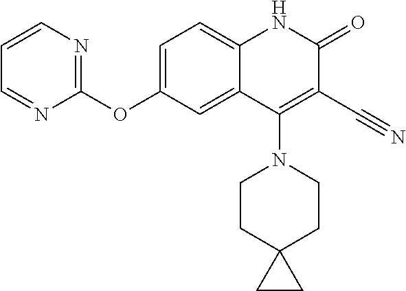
C1=C(OC2=NC=CC=N2)C=C2C(=C1)NC(=O)C(C#N)=C2N1CCC2(CC1)CC2
